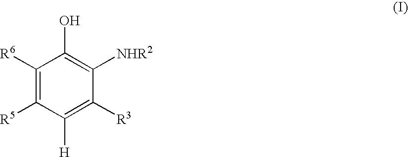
C1([R6])=C([R5])C([H])=C([R3])C([NHR2])=C1O
